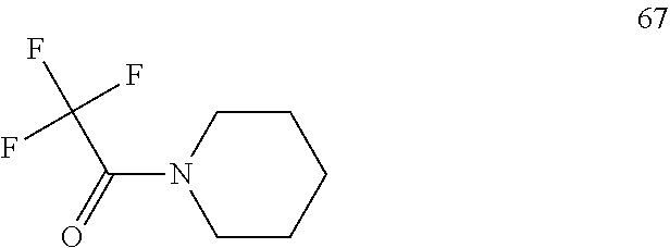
C1CCCCN1C(=O)C(F)(F)F
